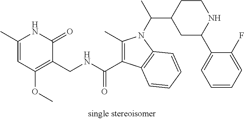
C1(C)=CC(OC)=C(CNC(C2=C(C)N(C(C)C3CCNC(C4=CC=CC=C4F)C3)C3=C2C=CC=C3)=O)C(=O)N1
